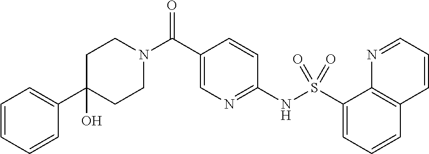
C1CN(C(C2=CN=C(NS(=O)(=O)C3=CC=CC4=C3N=CC=C4)C=C2)=O)CCC1(O)C1=CC=CC=C1
